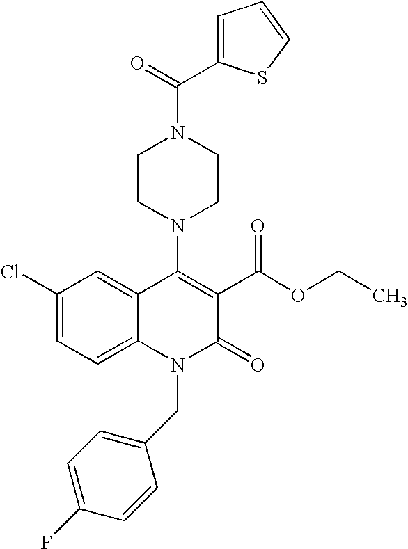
C1(Cl)=CC=C2C(=C1)C(N1CCN(C(=O)C3=CC=CS3)CC1)=C(C(OCC)=O)C(=O)N2CC1=CC=C(F)C=C1
